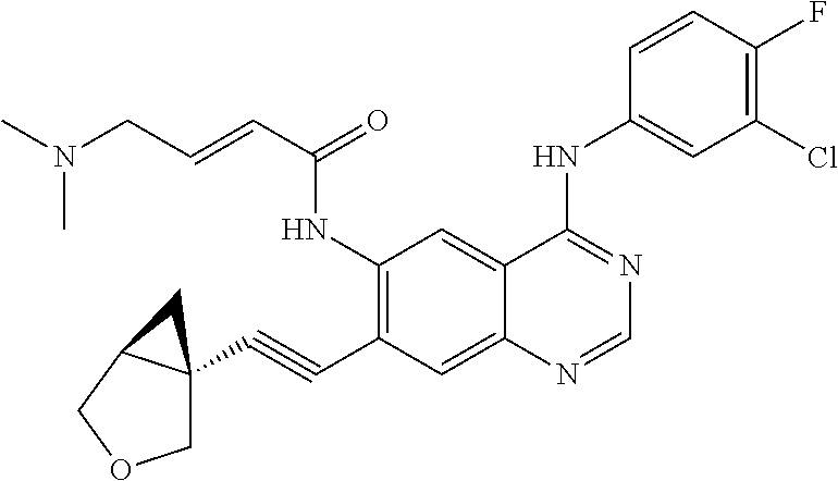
C1(NC(C=CCN(C)C)=O)=C(C#CC23COCC2C3)C=C2C(=C1)C(NC1=CC(Cl)=C(F)C=C1)=NC=N2
